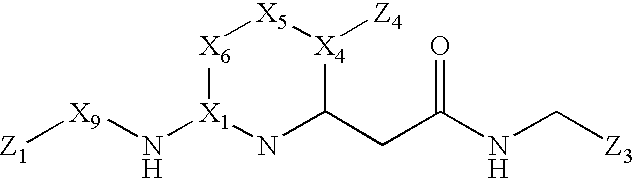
[X6]1[X1](N[X9][Z1])NC(CC(NC[Z3])=O)[X4]([Z4])[X5]1
